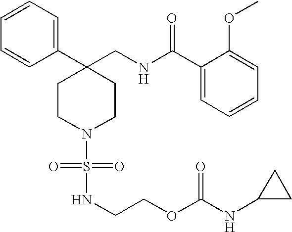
C1(C2(CNC(C3=CC=CC=C3OC)=O)CCN(S(=O)(=O)NCCOC(NC3CC3)=O)CC2)=CC=CC=C1
